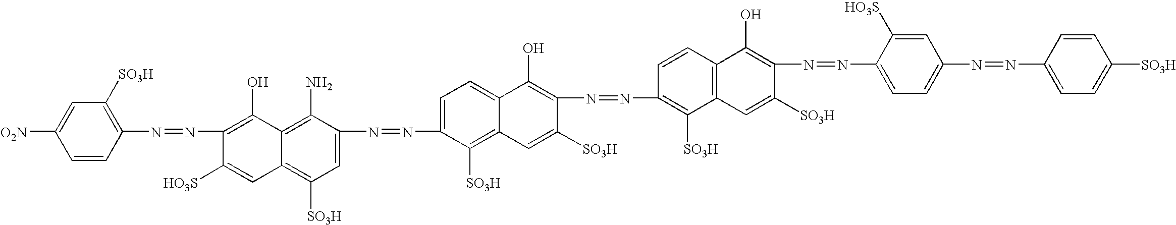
C1=CC(N=NC2=C(O)C3=C(N)C(N=NC4=CC=C5C(=C4[SO3H])C=C([SO3H])C(N=NC4=C([SO3H])C6=C(C=C4)C(O)=C(N=NC4=CC=C(N=NC7=CC=C([SO3H])C=C7)C=C4[HO3S])C([SO3H])=C6)=C5O)=CC([SO3H])=C3C=C2[HO3S])=C([SO3H])C=C1[O2N]
